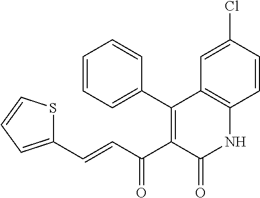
C1=CC=C(C2=C(C(C=CC3=CC=CS3)=O)C(=O)NC3=C2C=C(Cl)C=C3)C=C1
